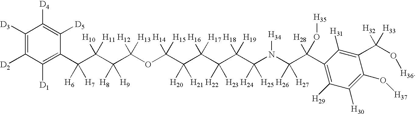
C1([D3])=C([D2])C([D1])=C(C(C([H10])([H11])C(C(OC(C(C(C(C(C(N(C(C(C2=C([H29])C([H30])=C(O[H37])C(C(O[H36])([H32])[H33])=C2[H31])([H28])O[H35])([H26])[H27])[H34])([H24])[H25])([H18])[H19])([H22])[H23])([H16])[H17])([H20])[H21])([H14])[H15])([H12])[H13])([H8])[H9])([H6])[H7])C([D5])=C1[D4]
